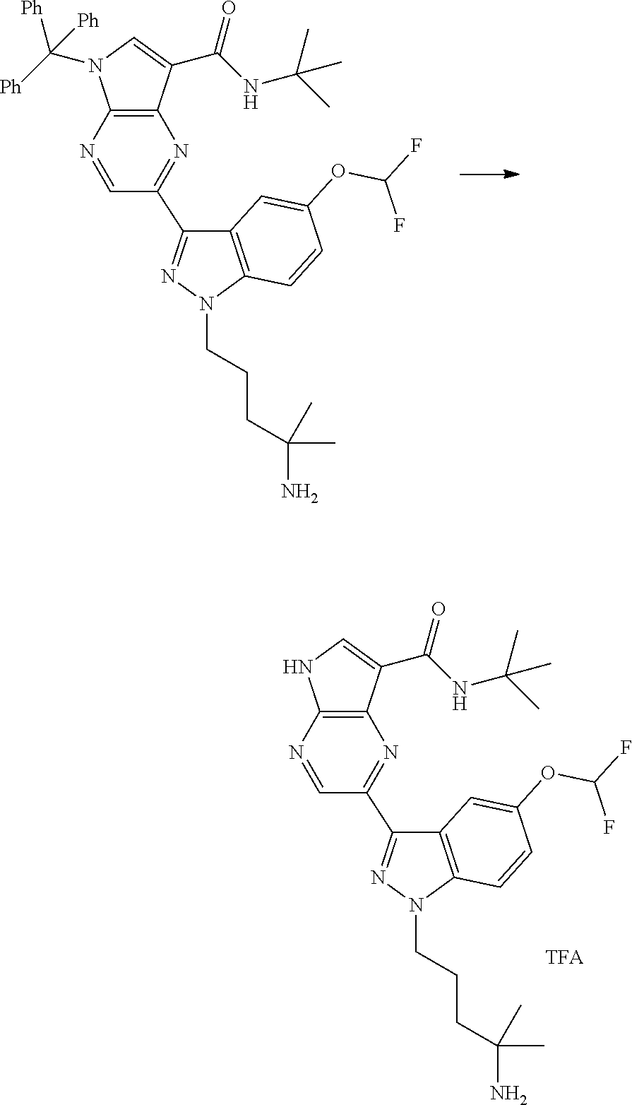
C12=C(N=CC(C3=NN(CCCC(N)(C)C)C4=C3C=C(OC(F)F)C=C4)=N1)N(C([Ph])([Ph])[Ph])C=C2C(NC(C)(C)C)=O.C12=C(N=CC(C3=NN(CCCC(N)(C)C)C4=C3C=C(OC(F)F)C=C4)=N1)NC=C2C(NC(C)(C)C)=O
